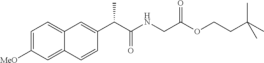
C(C(NCC(OCCC(C)(C)C)=O)=O)(C1=CC2=CC=C([MeO])C=C2C=C1)C
